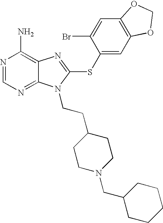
N1=CN=C2C(=C1N)N=C(SC1=CC3=C(C=C1Br)OCO3)N2CCC1CCN(CC2CCCCC2)CC1
